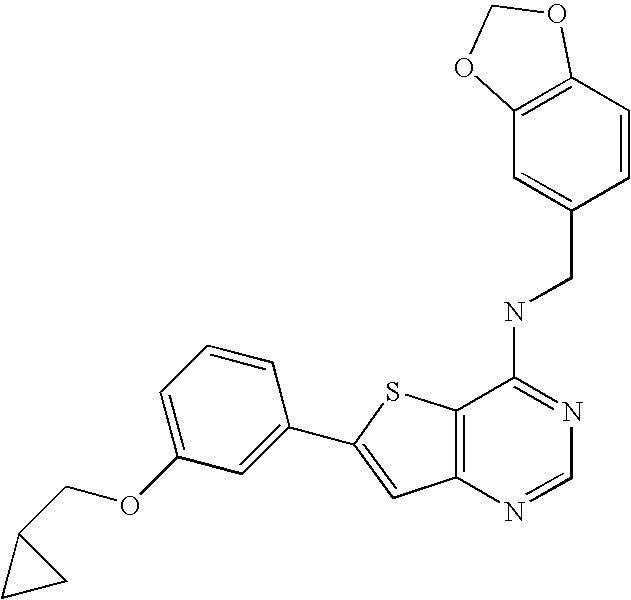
C12=C(N=CN=C1NCC1=CC3=C(C=C1)OCO3)C=C(C1=CC(OCC3CC3)=CC=C1)S2
